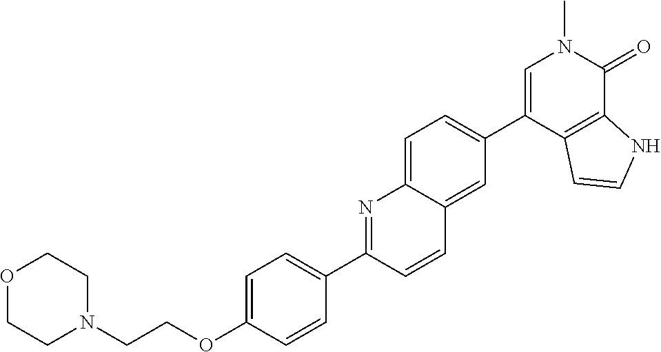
C(OC1=CC=C(C2=NC3=CC=C(C4=CN(C)C(=O)C5=C4C=CN5)C=C3C=C2)C=C1)CN1CCOCC1
